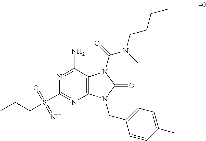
N1=C(N)C2=C(N=C1S(CCC)(=O)=N)N(CC1=CC=C(C)C=C1)C(=O)N2C(=O)N(C)CCCC
